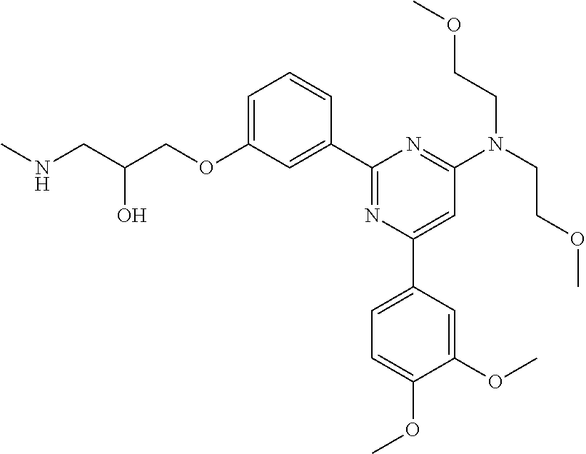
N(CC(COC1=CC=CC(C2=NC(C3=CC=C(OC)C(OC)=C3)=CC(N(CCOC)CCOC)=N2)=C1)O)C
